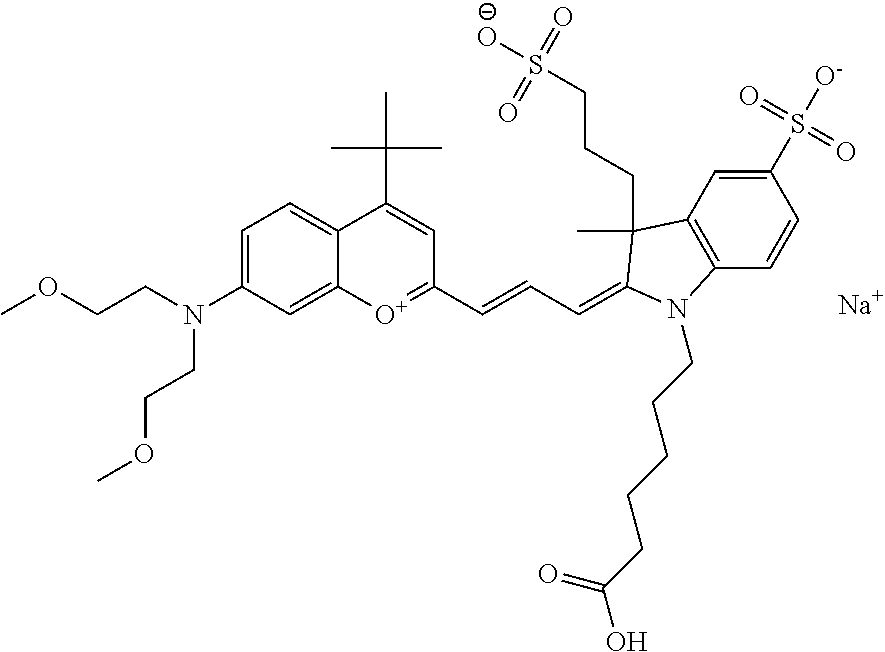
C1=C(N(CCOC)CCOC)C=C2C(=C1)C(C(C)(C)C)=CC(C=CC=C1C(CCCS(=O)(=O)[O-])(C)C3=C(C=CC(S(=O)(=O)[O-])=C3)N1CCCCCC(=O)O)=[O+]2.[Na]
